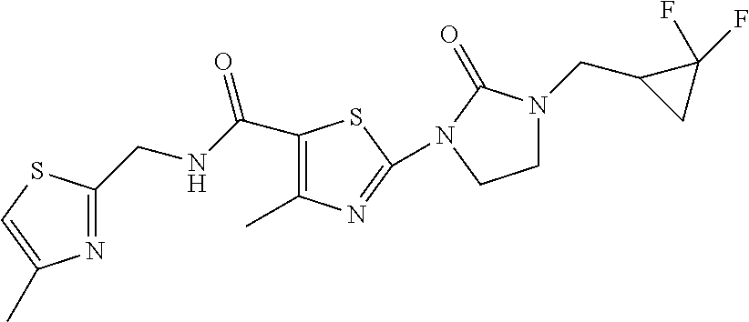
C1(CNC(=O)C2=C(C)N=C(N3C(=O)N(CC4CC4(F)F)CC3)S2)=NC(C)=CS1
